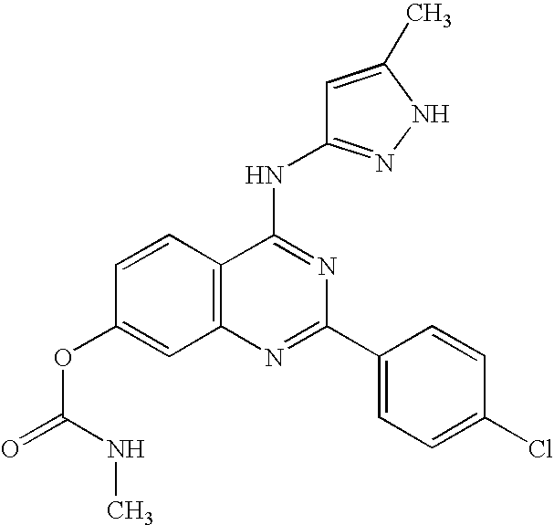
C12=C(N=C(C3=CC=C(Cl)C=C3)N=C1NC1=NNC(C)=C1)C=C(OC(=O)NC)C=C2
